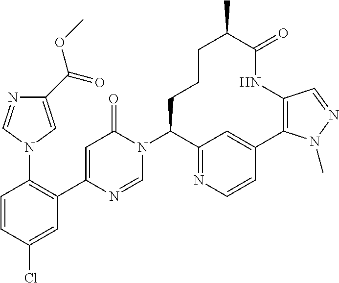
C1=CC(Cl)=CC(C2=CC(=O)N(C3CCCC(C)C(=O)NC4=C(C5=CC3=NC=C5)N(C)N=C4)C=N2)=C1N1C=NC(C(=O)OC)=C1
